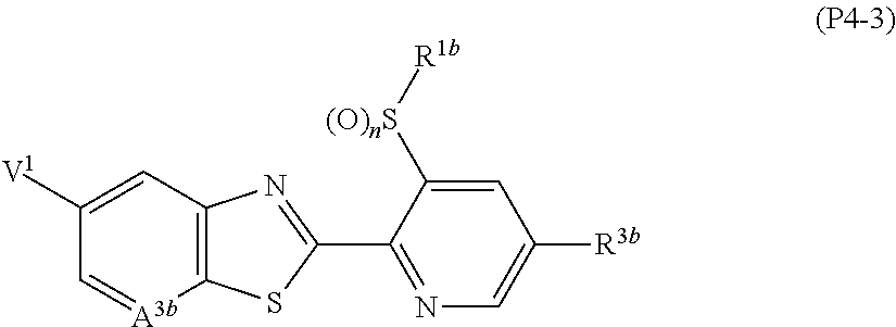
C1([V1])=CC2=C([A3b]=C1)SC(C1=NC=C([R3b])C=C1[(O)nS][R1b])=N2
